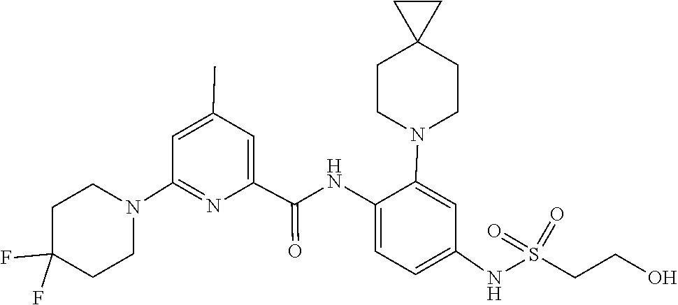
C1C(F)(F)CCN(C2=NC(C(=O)NC3=CC=C(NS(=O)(CCO)=O)C=C3N3CCC4(CC3)CC4)=CC(C)=C2)C1
